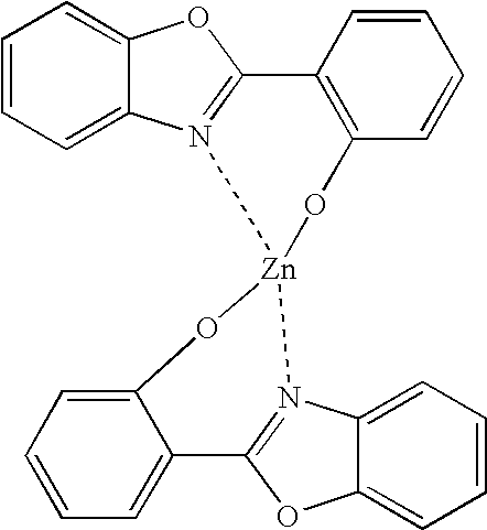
C1=CC=C2C(=C1)OC1=N2[Zn]2(OC3=C1C=CC=C3)N1=C(OC3=CC=CC=C31)C1=CC=CC=C1O2
